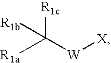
[R1a]C([W][X])([R1c])[R1b]
